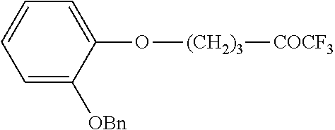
C1=C([OBn])C(O[(CH2)3][COCF3])=CC=C1
